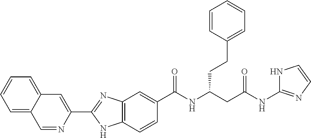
C1=NC(C2=NC3=C(N2)C=CC(C(NC(CC(NC2=NC=CN2)=O)CCC2=CC=CC=C2)=O)=C3)=CC2=CC=CC=C12
